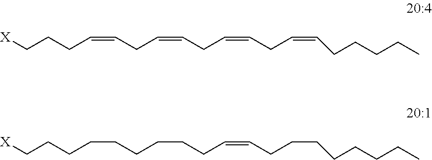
[X]CCCC=CCC=CCC=CCC=CCCCCC.[X]CCCCCCCCCC=CCCCCCCCC
